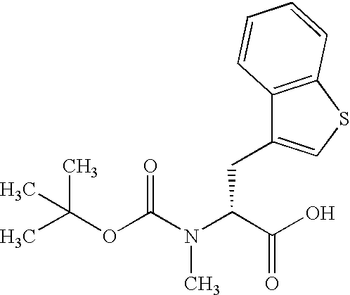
N(C(C(O)=O)CC1=CSC2=C1C=CC=C2)(C)C(OC(C)(C)C)=O
